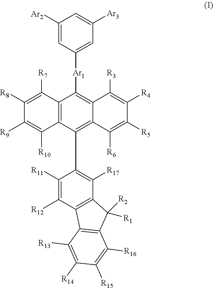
C1([R8])=C([R7])C2=C(C([R10])=C1[R9])C(C1=C([R17])C3=C(C([R12])=C1[R11])C1=C(C3([R2])[R1])C([R16])=C([R15])C([R14])=C1[R13])=C1C(=C2[Ar1]C2=CC([Ar3])=CC([Ar2])=C2)C([R3])=C([R4])C([R5])=C1[R6]
